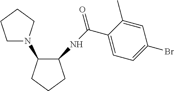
C1N(C2C(NC(=O)C3=CC=C(Br)C=C3C)CCC2)CCC1
